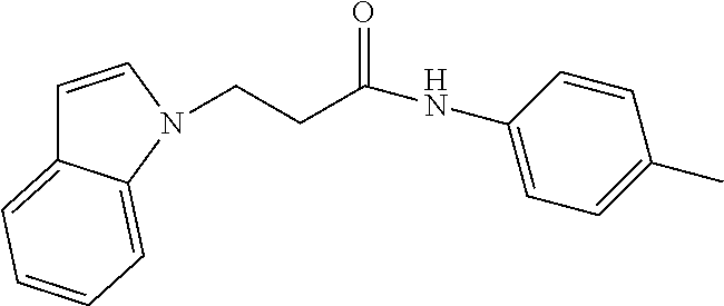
C1=CN(CCC(NC2=CC=C(C)C=C2)=O)C2=CC=CC=C12
